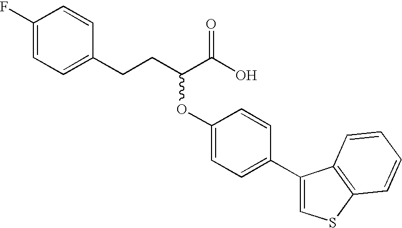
C1(F)=CC=C(CCC(C(O)=O)OC2=CC=C(C3=CSC4=C3C=CC=C4)C=C2)C=C1
